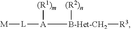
[M][L][A]([B-Het-CH2]([(R2)n])[R3])[(R1)m]
